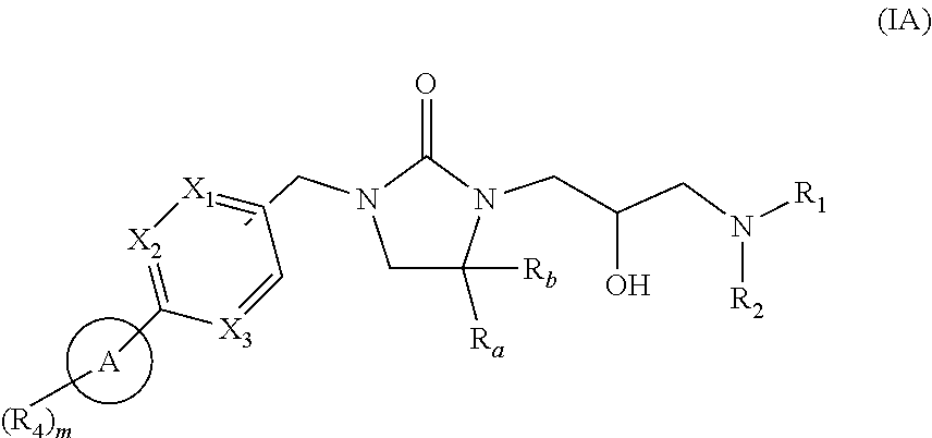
C1C([Rb])([Ra])N(CC(O)CN([R2])[R1])C(=O)N1CC.[X2]1=C([A][(R4)m])[X3]=CC=[X1]1
